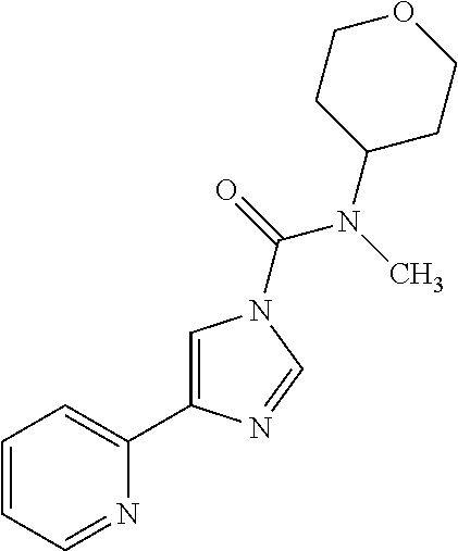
C1=CC=NC(C2=CN(C(=O)N(C)C3CCOCC3)C=N2)=C1
